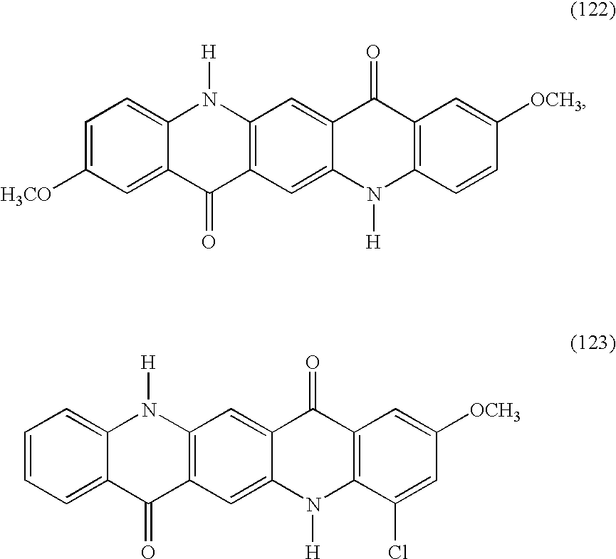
C1=C([H3CO])C=C2C(=C1)N([H])C1=C(C2=O)C=C2C(=C1)C(=O)C1=C(N2[H])C=CC([OCH3])=C1.C1=CC=C2C(=C1)N([H])C1=C(C2=O)C=C2C(=C1)C(=O)C1=C(N2[H])C(Cl)=CC([OCH3])=C1
